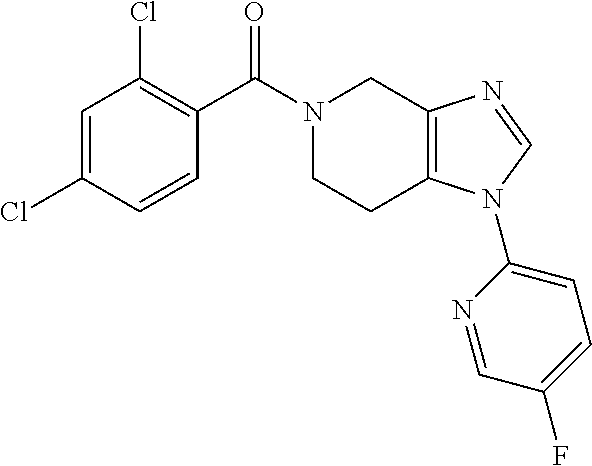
C1=CC(Cl)=CC(Cl)=C1C(N1CCC2=C(C1)N=CN2C1=CC=C(F)C=N1)=O
